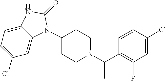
C1=C(Cl)C=C2C(=C1)NC(=O)N2C1CCN(C(C2=C(F)C=C(Cl)C=C2)C)CC1
